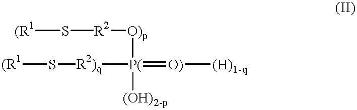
[(R1]S[R2][O)p][P(](=[O)][(H)1-q])([(OH)2-p])[R2)q]S[(R1]
